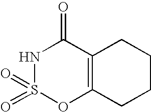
N1S(=O)(=O)OC2=C(C1=O)CCCC2
